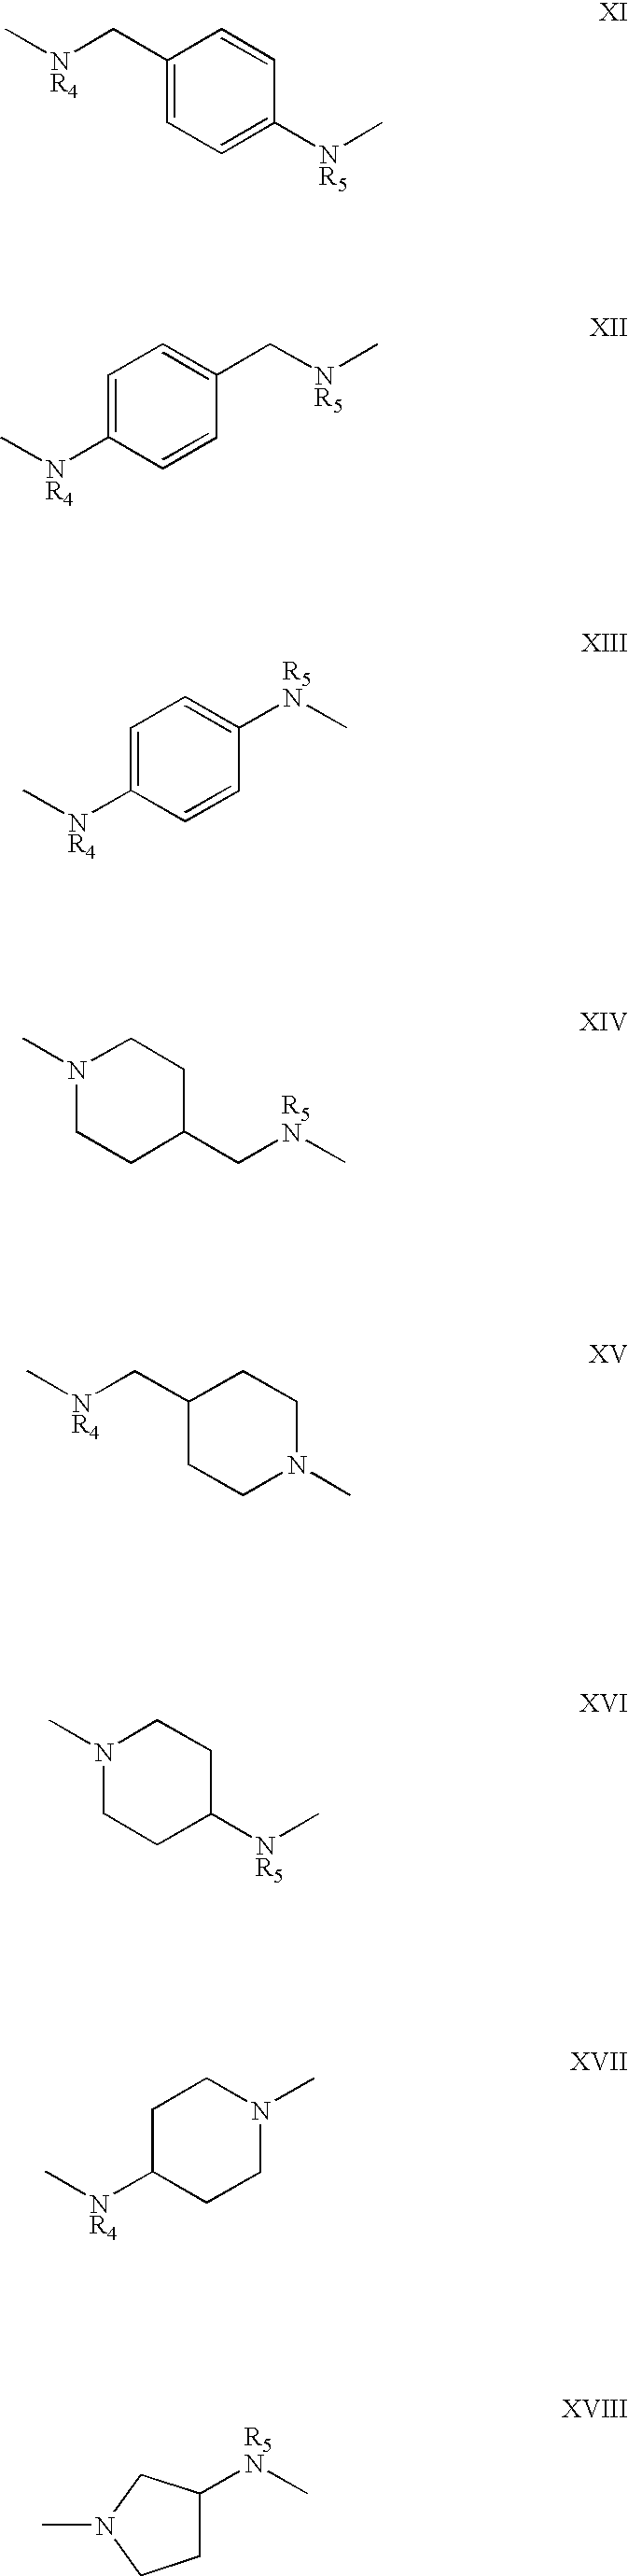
C1(C[NR4]C)=CC=C([NR5]C)C=C1.C1=C([NR4]C)C=CC(C[NR5]C)=C1.C1=C([NR4]C)C=CC([R5N]C)=C1.N1(C)CCC(C[R5N]C)CC1.C1(C[NR4]C)CCN(C)CC1.N1(C)CCC([NR5]C)CC1.C1C([NR4]C)CCN(C)C1.C1C([R5N]C)CN(C)C1
